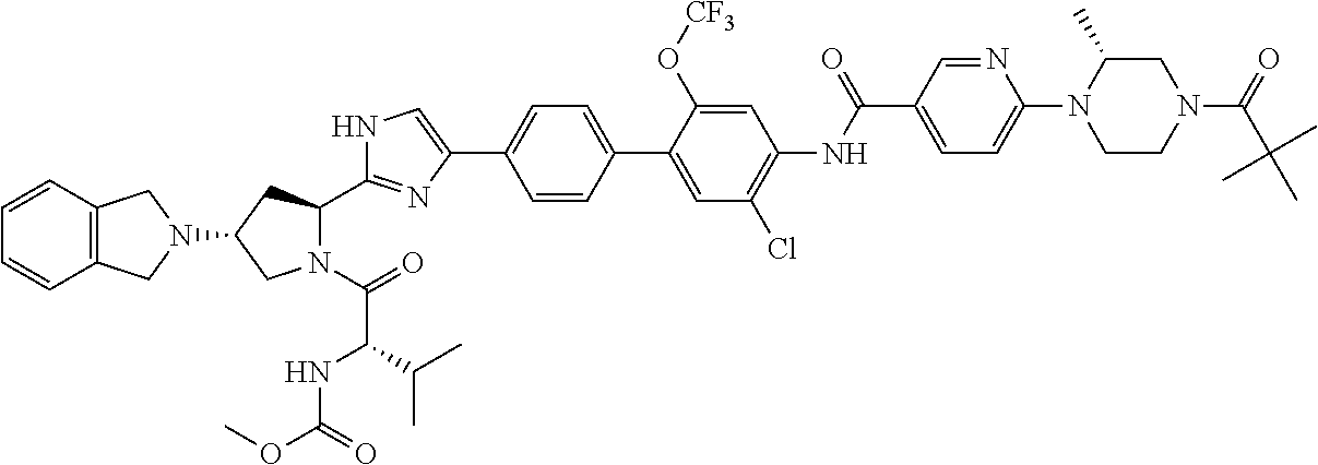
N1C=C(C2=CC=C(C3=CC(Cl)=C(NC(C4=CC=C(N5CCN(C(C(C)(C)C)=O)CC5C)N=C4)=O)C=C3O[CF3])C=C2)N=C1C1N(C(=O)C(NC(OC)=O)C(C)C)CC(N2CC3=C(C2)C=CC=C3)C1
